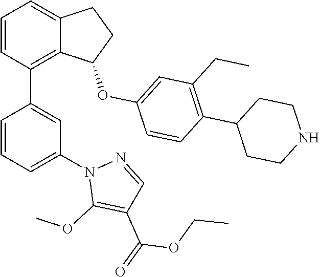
C1=CC(C2=CC(N3C(OC)=C(C(=O)OCC)C=N3)=CC=C2)=C2C(=C1)CCC2OC1=CC(CC)=C(C2CCNCC2)C=C1
